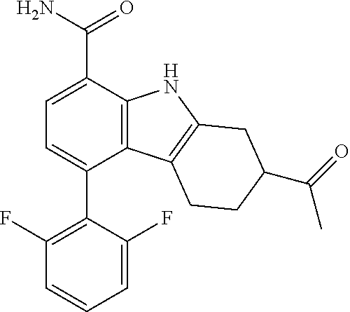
C12=C(C(C(N)=O)=CC=C1C1=C(F)C=CC=C1F)NC1=C2CCC(C(=O)C)C1
